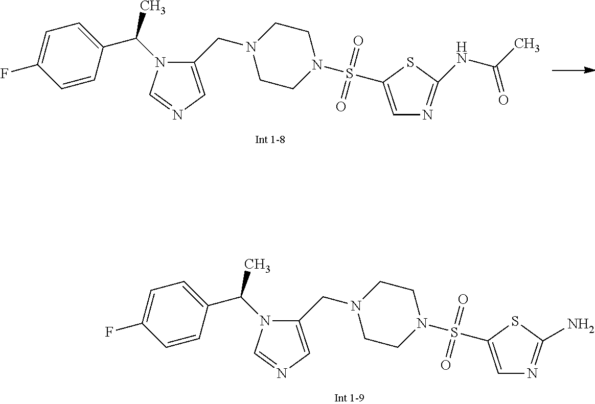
C1=CC(C(N2C(CN3CCN(S(=O)(=O)C4=CN=C(NC(C)=O)S4)CC3)=CN=C2)C)=CC=C1F.C1=CC(C(N2C(CN3CCN(S(=O)(=O)C4=CN=C(N)S4)CC3)=CN=C2)C)=CC=C1F
